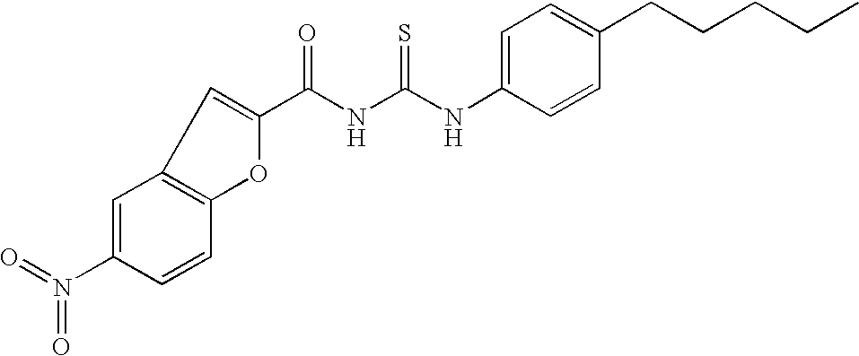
C(NC(NC1=CC=C(CCCCC)C=C1)=S)(=O)C1=CC2=C(O1)C=CC(N(=O)=O)=C2
